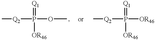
[Q2](P(=[Q1])([OR46])[OR46])C.[Q2](P(=[Q1])([OR46])OC)C
